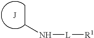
CCN[L][R1]
